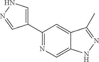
C1(C2=CNN=C2)=NC=C2C(=C1)C(C)=NN2
